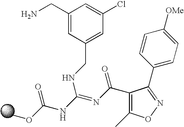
C1(CN)=CC(CNC(=NC(=O)C2=C(C)ON=C2C2=CC=C([OMe])C=C2)NC(OC)=O)=CC(Cl)=C1
